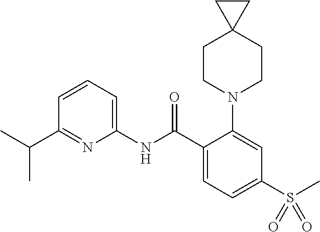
C1(C(C)C)=NC(NC(C2=CC=C(S(C)(=O)=O)C=C2N2CCC3(CC2)CC3)=O)=CC=C1
